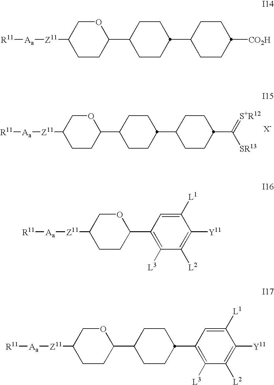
[R11][Aa][Z11]C1CCC(C2CCC(C3CCC(C(=[S+R12])[SR13])CC3)CC2)OC1.[R11][Aa][Z11]C1CCC(C2CCC(C3CCC([CO2H])CC3)CC2)OC1.[R11][Aa][Z11]C1CCC(C2=C([L3])C([L2])=C([Y11])C([L1])=C2)OC1.[R11][Aa][Z11]C1CCC(C2CCC(C3=C([L3])C([L2])=C([Y11])C([L1])=C3)CC2)OC1
